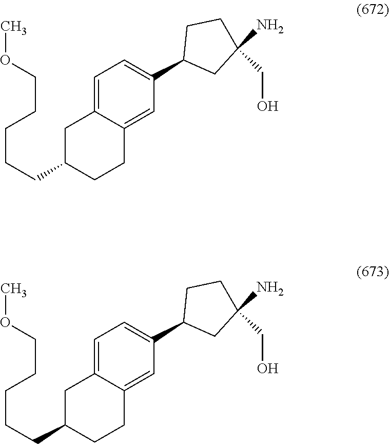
C1C(CCCCCOC)CCC2=CC(C3CC(N)(CO)CC3)=CC=C12.C1C(CCCCCOC)CCC2=CC(C3CC(N)(CO)CC3)=CC=C12
